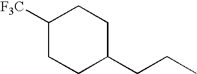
C1(CCC)CCC([F3C])CC1
